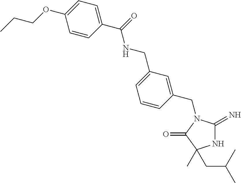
N1C(=N)N(CC2=CC(CNC(C3=CC=C(OCCC)C=C3)=O)=CC=C2)C(=O)C1(CC(C)C)C
